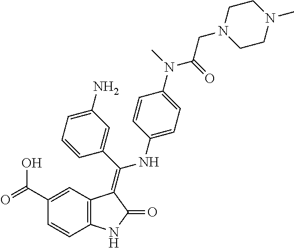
C1(C(=O)O)=CC2=C(C=C1)NC(=O)C2=C(C1=CC(N)=CC=C1)NC1=CC=C(N(C)C(=O)CN2CCN(C)CC2)C=C1
